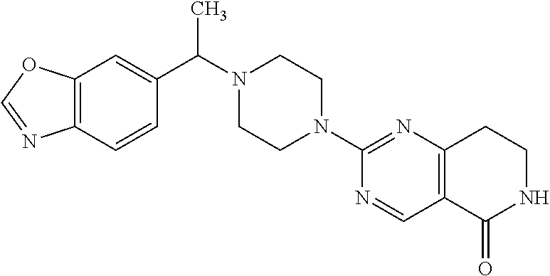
C12=C(C=CC(C(N3CCN(C4=NC5=C(C=N4)C(=O)NCC5)CC3)C)=C1)N=CO2
